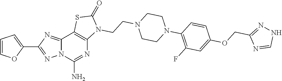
C12=NC(C3=CC=CO3)=NN1C(N)=NC1=C2SC(=O)N1CCN1CCN(C2=C(F)C=C(OCC3=NNC=N3)C=C2)CC1
